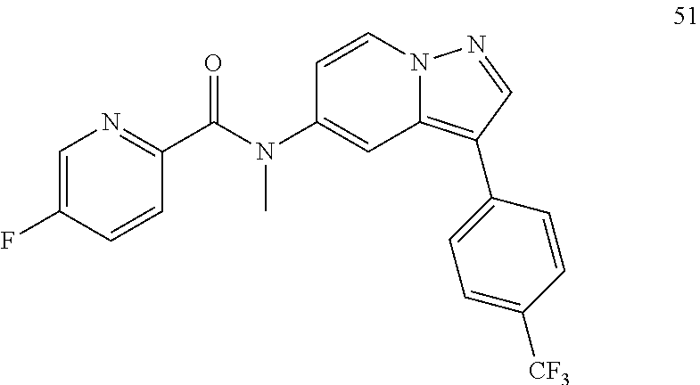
C1=CN2C(=C(C3=CC=C([CF3])C=C3)C=N2)C=C1N(C(C1=NC=C(F)C=C1)=O)C
